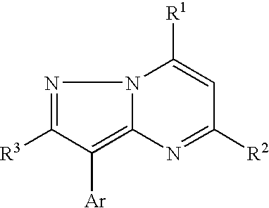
N12C(=C([Ar])C([R3])=N1)N=C([R2])C=C2[R1]
